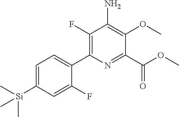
C1(F)=C(C2=CC=C([Si](C)(C)C)C=C2F)N=C(C(OC)=O)C(OC)=C1N
